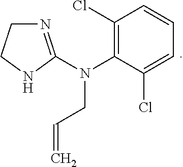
N1=C(N(C2=C(Cl)C=CC=C2Cl)CC=C)NCC1
